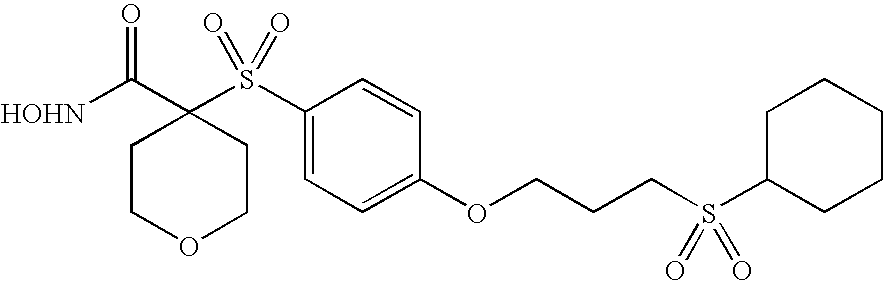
[HOHN]C(C1(S(C2=CC=C(OCCCS(C3CCCCC3)(=O)=O)C=C2)(=O)=O)CCOCC1)=O
